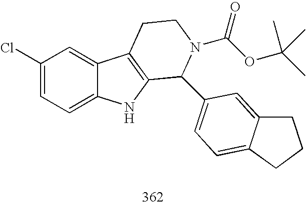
C1(Cl)=CC=C2C(=C1)C1=C(N2)C(C2=CC=C3C(=C2)CCC3)N(C(OC(C)(C)C)=O)CC1
